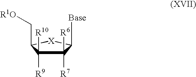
C1([R7])([R6])C([R9])([R10])C(C[R1O])[X]C1[Base]
